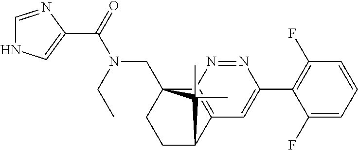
C(=O)(N(CC)CC12CCC(C3=C1N=NC(C1=C(F)C=CC=C1F)=C3)C2(C)C)C1=CNC=N1
